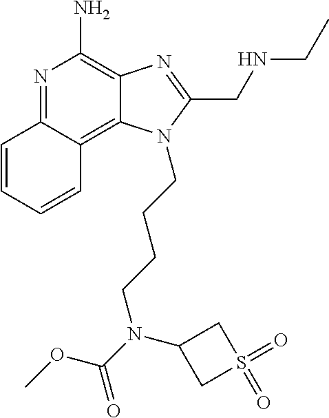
N1=C2C(=C3C(=C1N)N=C(CNCC)N3CCCCN(C(=O)OC)C1CS(=O)(=O)C1)C=CC=C2
